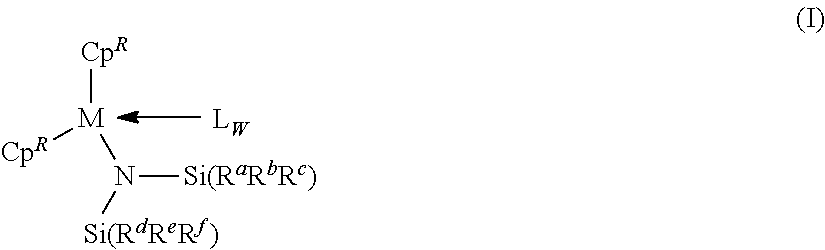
[CpR][M](N([Si(RdReRf)])[Si(RaRbRc)])[CpR]
